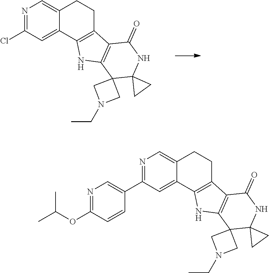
N1=C(Cl)C=C2C(=C1)CCC1=C2NC2=C1C(=O)NC1(C23CN(CC)C3)CC1.N1=C(C2=CN=C(OC(C)C)C=C2)C=C2C(=C1)CCC1=C2NC2=C1C(=O)NC1(C23CN(CC)C3)CC1
